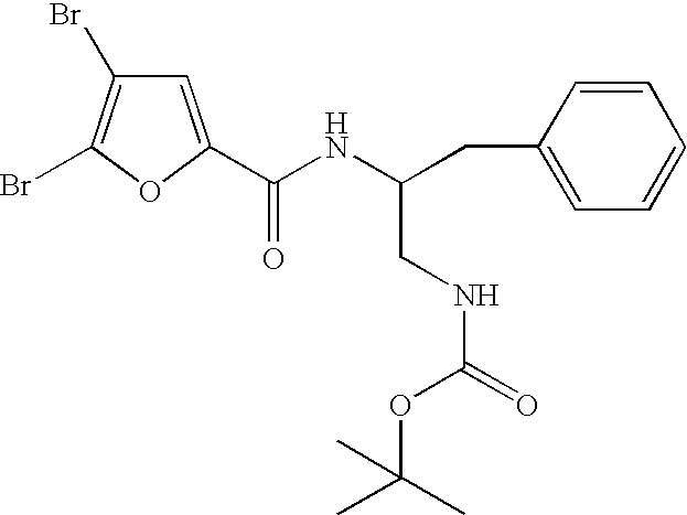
BrC1=C(Br)C=C(C(NC(CC2=CC=CC=C2)CNC(=O)OC(C)(C)C)=O)O1
